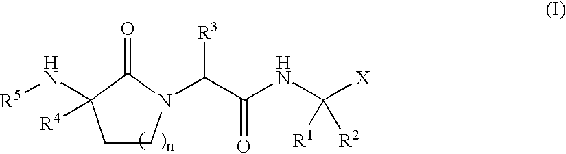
C1CN(C(C(NC([X])([R1])[R2])=O)[R3])C(=O)C1(N[R5])[R4]
